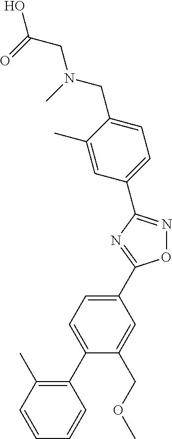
C1(C2=NC(C3=CC=C(CN(C)CC(=O)O)C(C)=C3)=NO2)=CC=C(C2=C(C)C=CC=C2)C(COC)=C1
